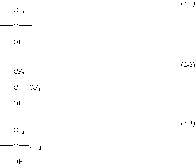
CC([CF3])(O)C.CC([CF3])(O)[CF3].CC([CF3])(O)C
